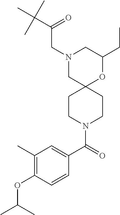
C1(CC)OC2(CN(CC(C(C)(C)C)=O)C1)CCN(C(C1=CC(C)=C(OC(C)C)C=C1)=O)CC2
